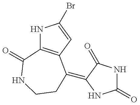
N1C2=C(C=C1Br)C(=C1C(=O)NC(=O)N1)CCNC2=O
